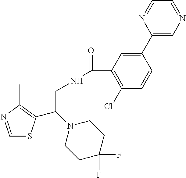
C1=NC(C)=C(C(N2CCC(F)(F)CC2)CNC(=O)C2=C(Cl)C=CC(C3=CN=CC=N3)=C2)S1
